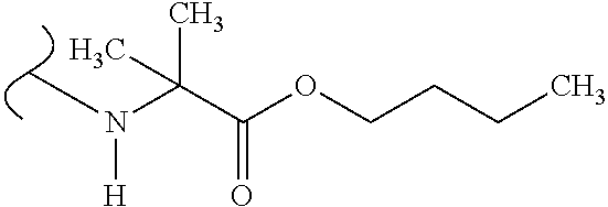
C(C(OCCCC)=O)(N(C)[H])(C)C
